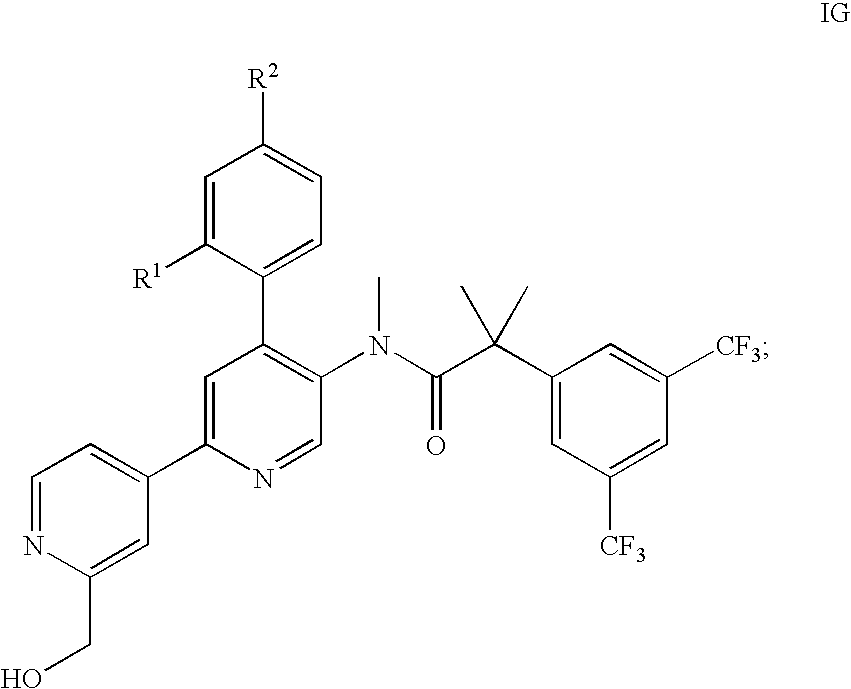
[R2]C1=CC=C(C2=C(N(C(C(C3=CC([CF3])=CC([CF3])=C3)(C)C)=O)C)C=NC(C3=CC=NC(CO)=C3)=C2)C([R1])=C1
